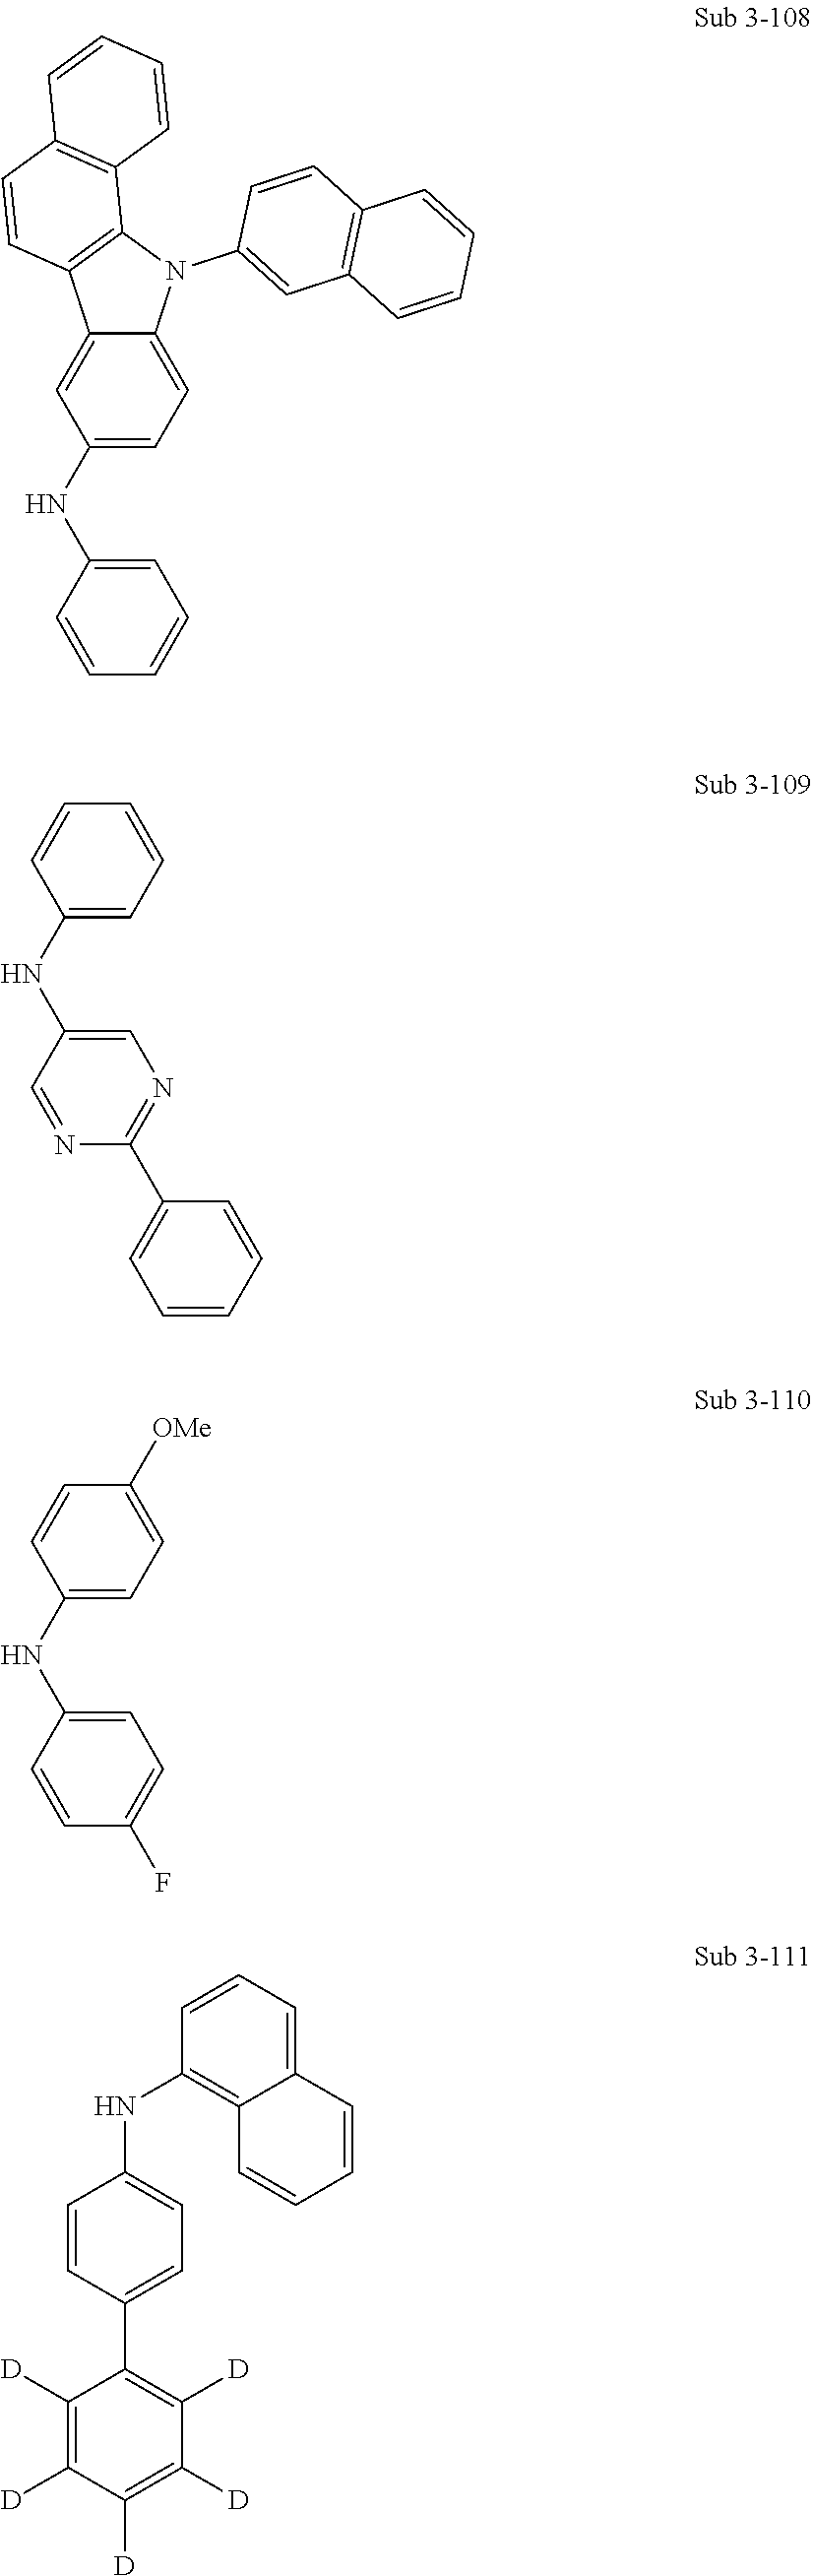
C1=C(NC2=CC=C3C(=C2)C2=C(N3C3=CC4=C(C=C3)C=CC=C4)C3=C(C=C2)C=CC=C3)C=CC=C1.C1=C(NC2=CC=CC=C2)C=NC(C2=CC=CC=C2)=N1.C1=C(NC2=CC=C([OMe])C=C2)C=CC(F)=C1.C1([D])=C([D])C([D])=C([D])C([D])=C1C1=CC=C(NC2=C3C(=CC=C2)C=CC=C3)C=C1
